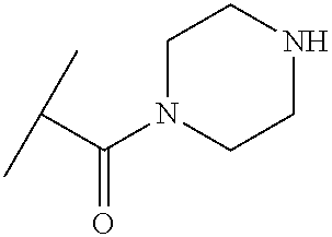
CC(C)C(N1CCNCC1)=O
